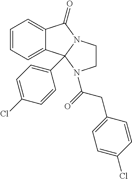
C1=CC=C2C(=C1)C1(C3=CC=C(Cl)C=C3)N(C2=O)CCN1C(=O)CC1=CC=C(Cl)C=C1
